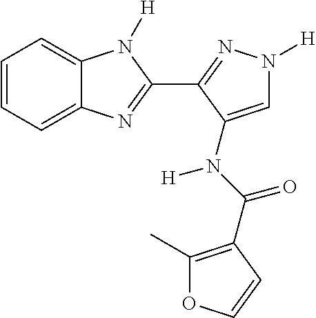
C1=CC=C2C(=C1)N([H])C(C1=NN([H])C=C1N(C(=O)C1=C(C)OC=C1)[H])=N2
